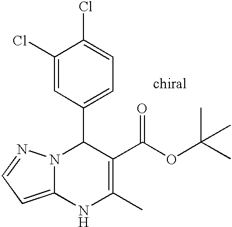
C1(Cl)=CC(C2N3C(=CC=N3)NC(C)=C2C(OC(C)(C)C)=O)=CC=C1Cl
